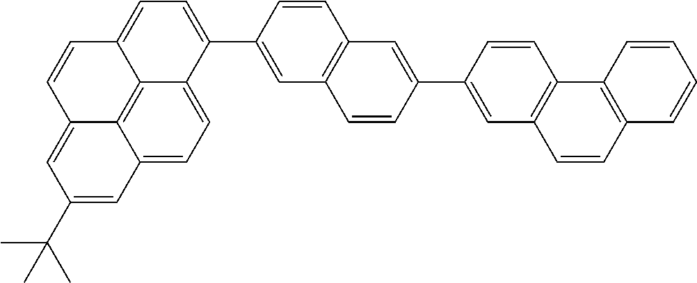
C1(C2=CC=C3C4=C5C(=CC=C24)C=C(C(C)(C)C)C=C5C=C3)=CC2=C(C=C1)C=C(C1=CC3=C(C=C1)C1=C(C=C3)C=CC=C1)C=C2
